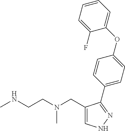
C1=C(CN(CCNC)C)C(C2=CC=C(OC3=CC=CC=C3F)C=C2)=NN1
